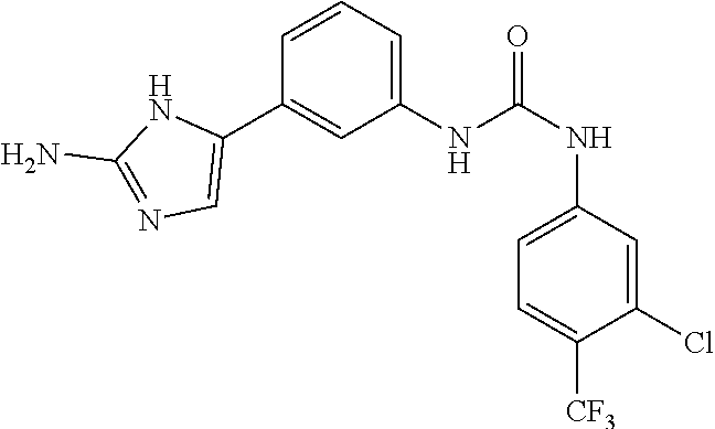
C1(NC(NC2=CC=C([CF3])C(Cl)=C2)=O)=CC=CC(C2=CN=C(N)N2)=C1
